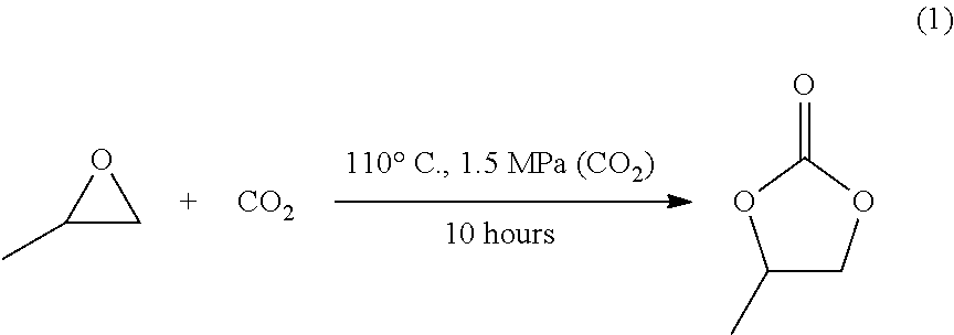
C1(C)CO1.[CO2].C1(C)COC(=O)O1
